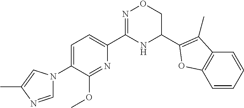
C1=C(N2C=NC(C)=C2)C(OC)=NC(C2=NOCC(C3=C(C)C4=C(O3)C=CC=C4)N2)=C1
